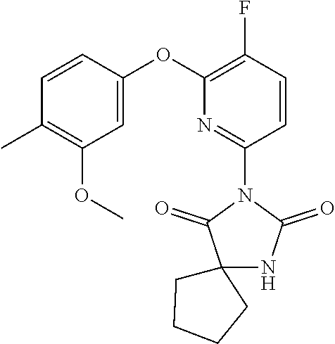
C1=CC(OC2=C(F)C=CC(N3C(=O)C4(NC3=O)CCCC4)=N2)=CC(OC)=C1C
